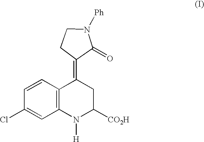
C1(Cl)=CC2=C(C=C1)C(=C1C(=O)N([Ph])CC1)CC([CO2H])N2[H]
